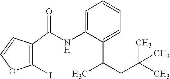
C1(I)=C(C(NC2=CC=CC=C2C(CC(C)(C)C)C)=O)C=CO1
